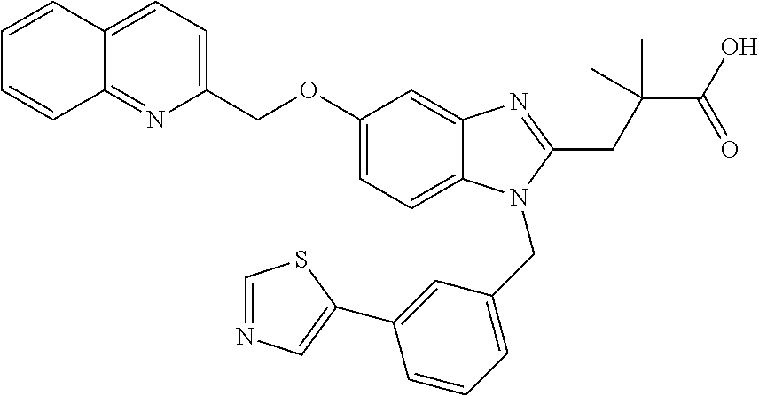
C1(COC2=CC=C3C(=C2)N=C(CC(C(O)=O)(C)C)N3CC2=CC=CC(C3=CN=CS3)=C2)=CC=C2C(=N1)C=CC=C2
